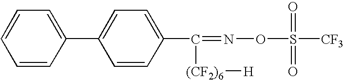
C1=CC(C2=CC=C(C([(CF2)6][H])=NOS(=O)(=O)[CF3])C=C2)=CC=C1
